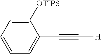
C1([OTIPS])=CC=CC=C1C#C[H]
